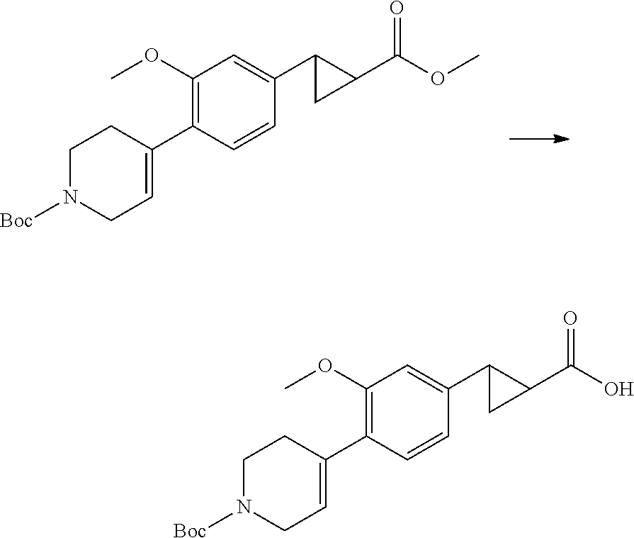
C1(OC)=C(C2=CCN([Boc])CC2)C=CC(C2C(C(OC)=O)C2)=C1.C1(OC)=C(C2=CCN([Boc])CC2)C=CC(C2C(C(O)=O)C2)=C1
